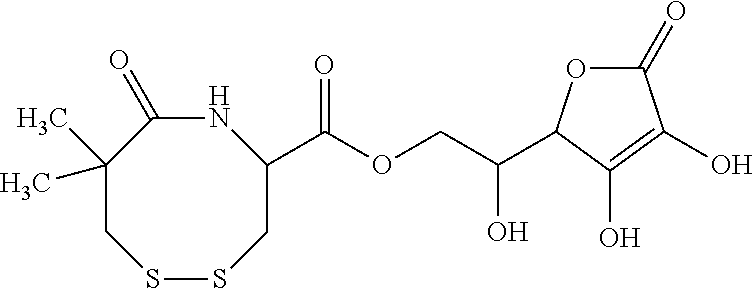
N1C(=O)C(C)(C)CSSCC1C(OCC(O)C1OC(=O)C(O)=C1O)=O
